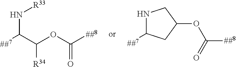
[##7]C(C([R34])OC([##8])=O)N[R33].[##7]C1NCC(OC([##8])=O)C1
